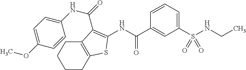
C1CC2=C(CC1)C(C(=O)NC1=CC=C(OC)C=C1)=C(NC(C1=CC(S(NCC)(=O)=O)=CC=C1)=O)S2
